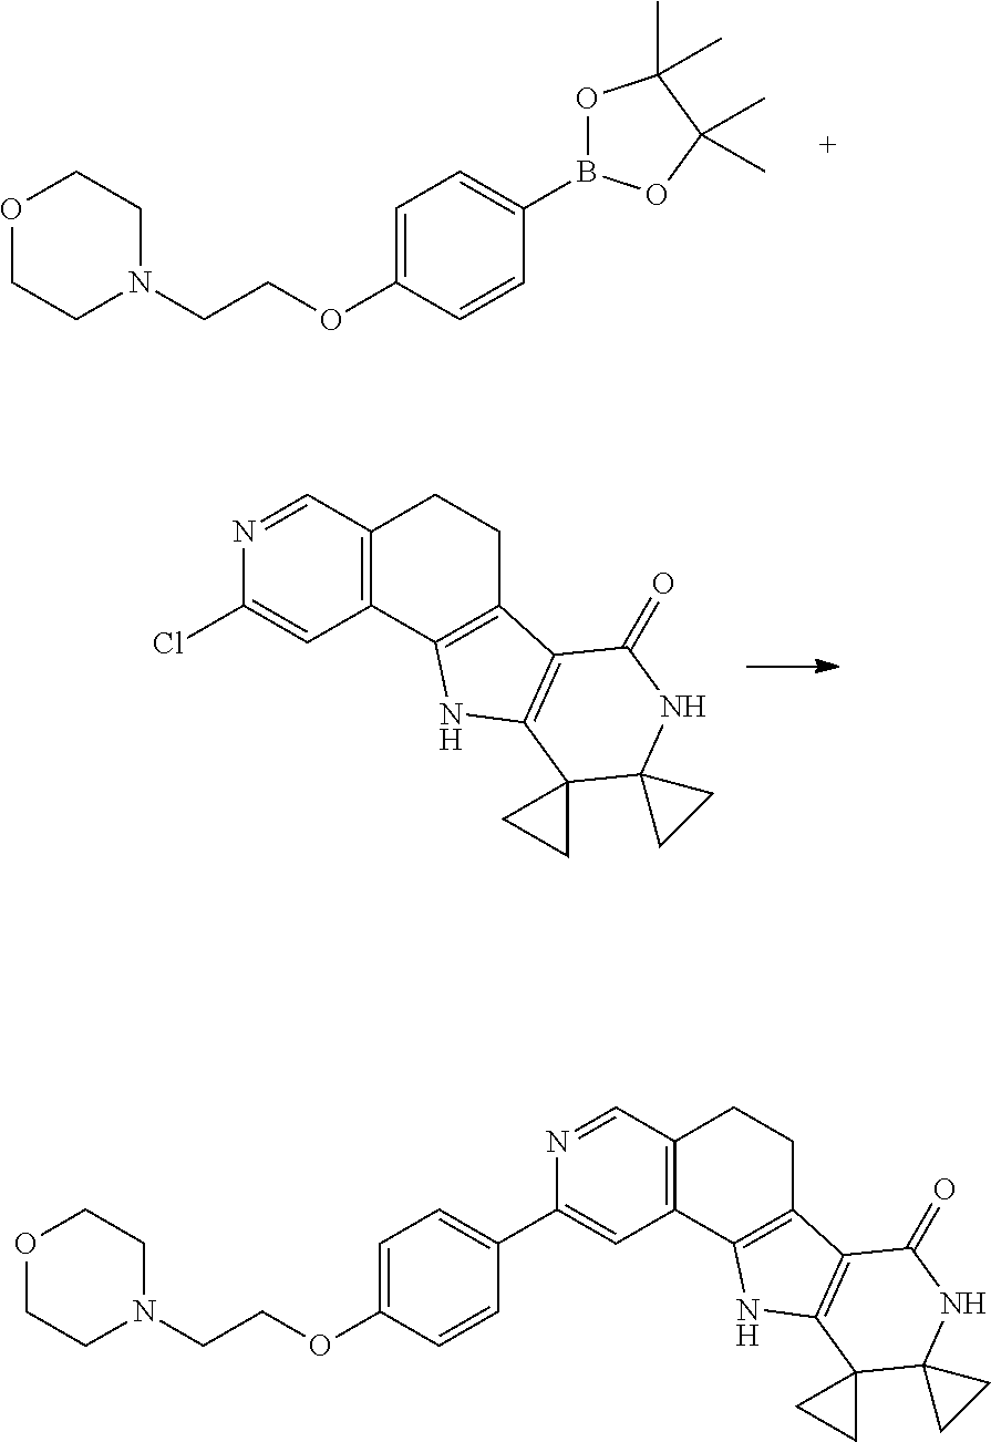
O1CCN(CCOC2=CC=C(B3OC(C)(C)C(C)(C)O3)C=C2)CC1.C12=C(C3=C(CC1)C1=C(N3)C3(CC3)C3(NC1=O)CC3)C=C(Cl)N=C2.N1=CC2=C(C=C1C1=CC=C(OCCN3CCOCC3)C=C1)C1=C(CC2)C2=C(N1)C1(CC1)C1(NC2=O)CC1
